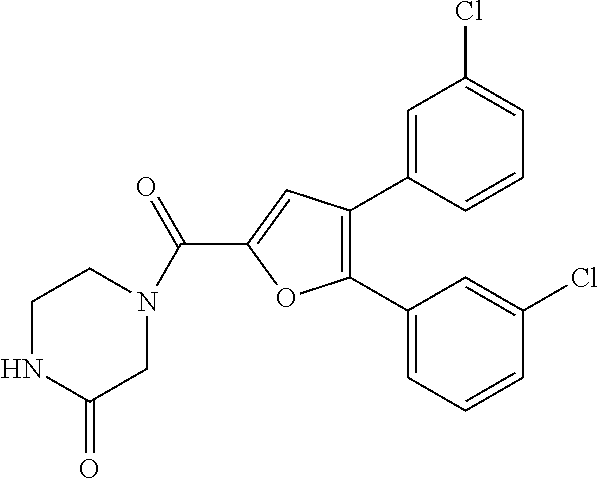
C1(C2=CC=CC(Cl)=C2)=C(C2=CC(Cl)=CC=C2)C=C(C(=O)N2CC(=O)NCC2)O1
